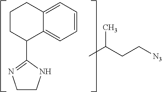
C12=CC=CC=C1C(C1=NCCN1)CCC2.CC(CC[N3])C
